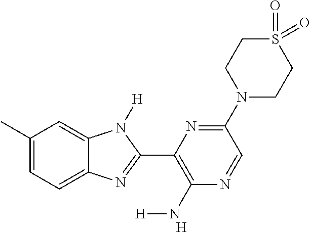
[H].C1(C)=CC=C2C(=C1)N([H])C(C1=C(N[H])N=CC(N3CCS(=O)(=O)CC3)=N1)=N2
